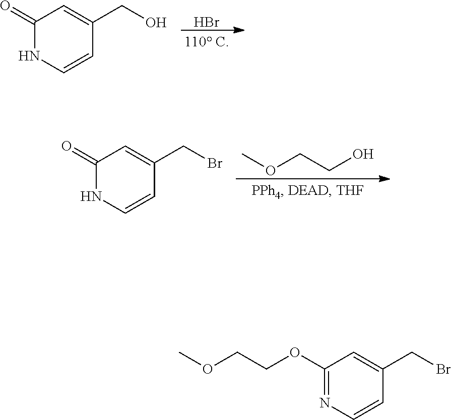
Br.C1(=O)NC=CC(CO)=C1.COCCO.C1(=O)NC=CC(CBr)=C1.C1(OCCOC)=NC=CC(CBr)=C1
